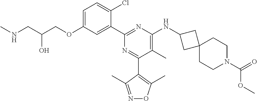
C1=C(OCC(CNC)O)C=C(C2=NC(NC3CC4(C3)CCN(C(OC)=O)CC4)=C(C)C(C3=C(C)ON=C3C)=N2)C(Cl)=C1
